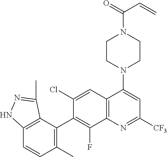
C12=C(C(C3=C(F)C4=C(C=C3Cl)C(N3CCN(C(=O)C=C)CC3)=CC([CF3])=N4)=C(C)C=C1)C(C)=NN2
